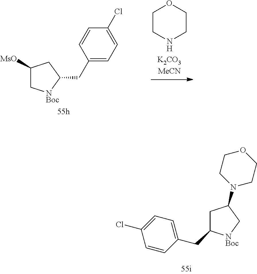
C1C(CC2=CC=C(Cl)C=C2)[NBoc]CC1N1CCOCC1.C1([MsO])C[NBoc]C(CC2=CC=C(Cl)C=C2)C1.C1CNCCO1
